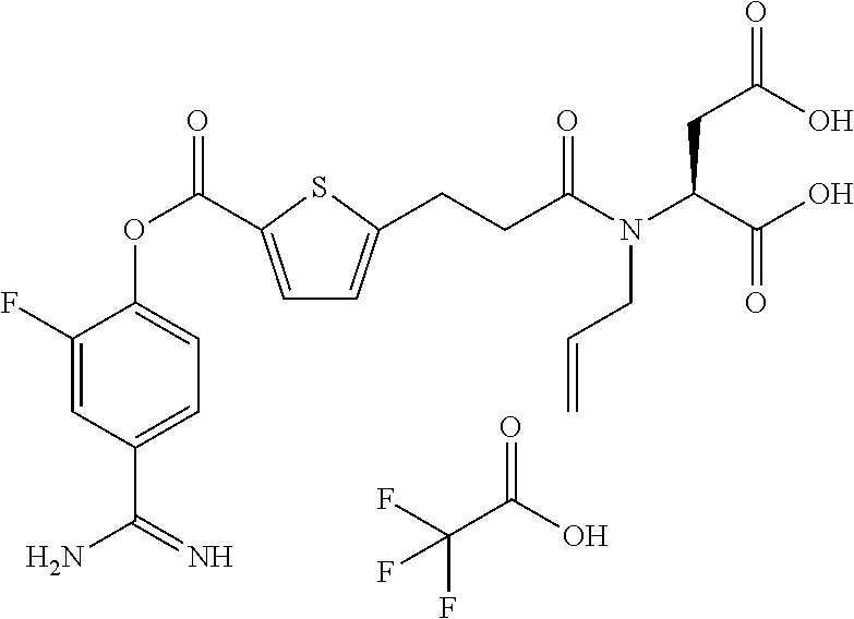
FC(C(O)=O)(F)F.C1=C(C(OC2=CC=C(C(=N)N)C=C2F)=O)SC(CCC(N(C(C(O)=O)CC(=O)O)CC=C)=O)=C1
